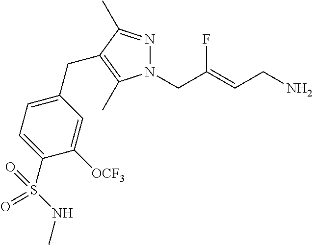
N1=C(C)C(CC2=CC=C(S(NC)(=O)=O)C([OCF3])=C2)=C(C)N1CC(=CCN)F
